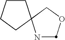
N1COCC12CCCC2
